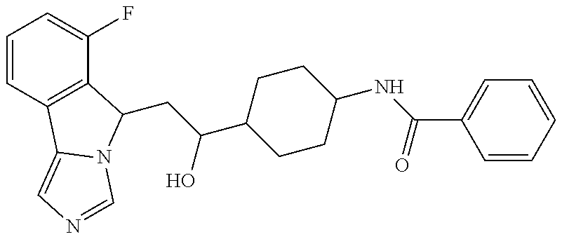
C1=CC2=C(C(F)=C1)C(CC(C1CCC(NC(=O)C3=CC=CC=C3)CC1)O)N1C2=CN=C1
